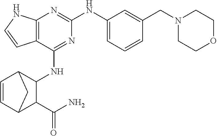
C12=C(C(NC3C4C=CC(C3C(N)=O)C4)=NC(NC3=CC=CC(CN4CCOCC4)=C3)=N1)C=CN2
